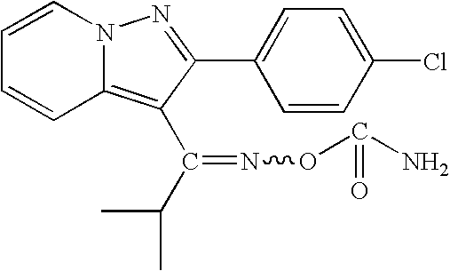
C1=CN2C(=C(C(C(C)C)=NOC(N)=O)C(C3=CC=C(Cl)C=C3)=N2)C=C1
